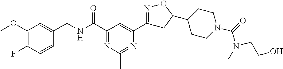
C1(OC)=C(F)C=CC(CNC(C2=NC(C)=NC(C3=NOC(C4CCN(C(=O)N(CCO)C)CC4)C3)=C2)=O)=C1
